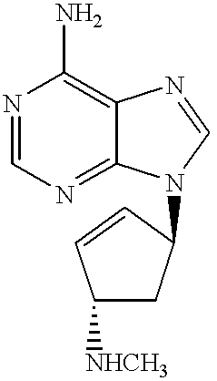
N1=CN=C2C(=C1N)N=CN2C1CC([NHCH3])C=C1
